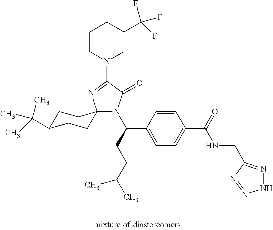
C1C(C(C)(C)C)CCC2(C1)N(C(CCC(C)C)C1=CC=C(C(=O)NCC3=NNN=N3)C=C1)C(=O)C(N1CC(C(F)(F)F)CCC1)=N2
